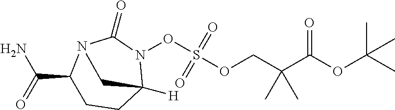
O(C(C(COS(ON1C2([H])CCC(C(N)=O)N(C1=O)C2)(=O)=O)(C)C)=O)C(C)(C)C
